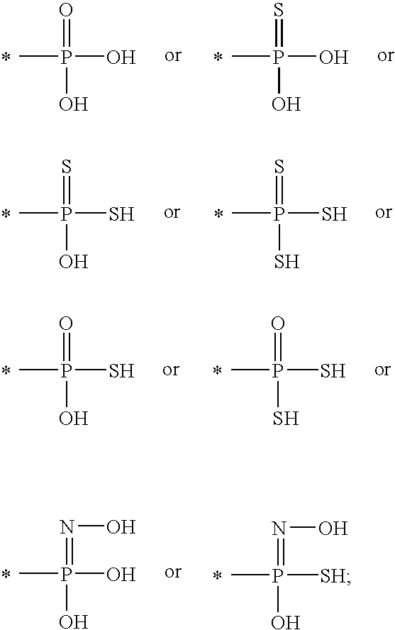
CP(O)(=O)O.CP(O)(=S)O.CP(S)(=S)O.CP(S)(=S)S.CP(S)(=O)O.CP(S)(=O)S.CP(O)(=NO)O.CP([SH])(=NO)O
